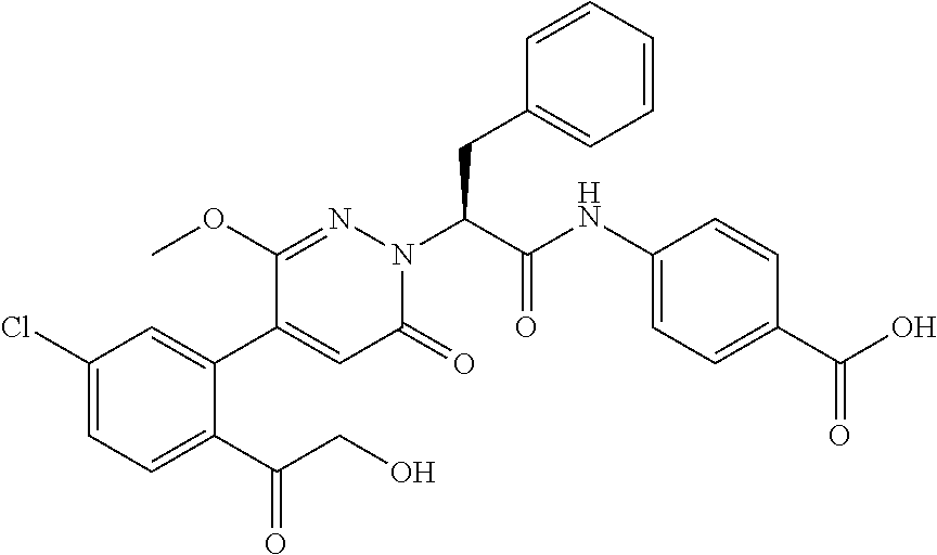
C1(Cl)=CC=C(C(CO)=O)C(C2=CC(=O)N(C(C(NC3=CC=C(C(O)=O)C=C3)=O)CC3=CC=CC=C3)N=C2OC)=C1
